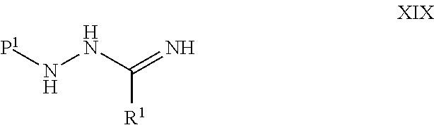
[P1]NNC(=N)[R1]
